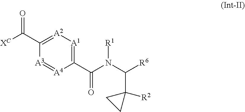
C1(C(N(C([R6])C2([R2])CC2)[R1])=O)=[A1][A2]=C(C([XC])=O)[A3]=[A4]1
